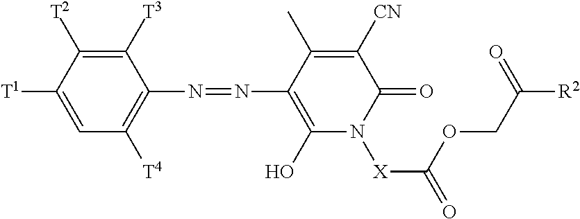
C1=C([T1])C([T2])=C([T3])C(N=NC2=C(O)N([X]C(=O)OCC([R2])=O)C(=O)C([CN])=C2C)=C1[T4]
